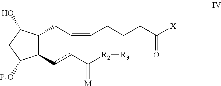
C1(CC=CCCCC([X])=O)C(ccC([R2][R3])=[M])C([P1O])CC1O
